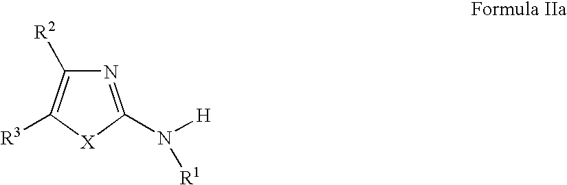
N1=C(N([H])[R1])[X]C([R3])=C1[R2]
